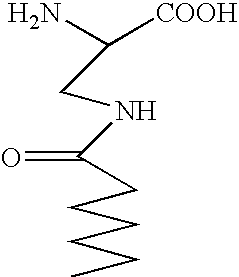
NC([COOH])CNC(CCCCCC)=O
